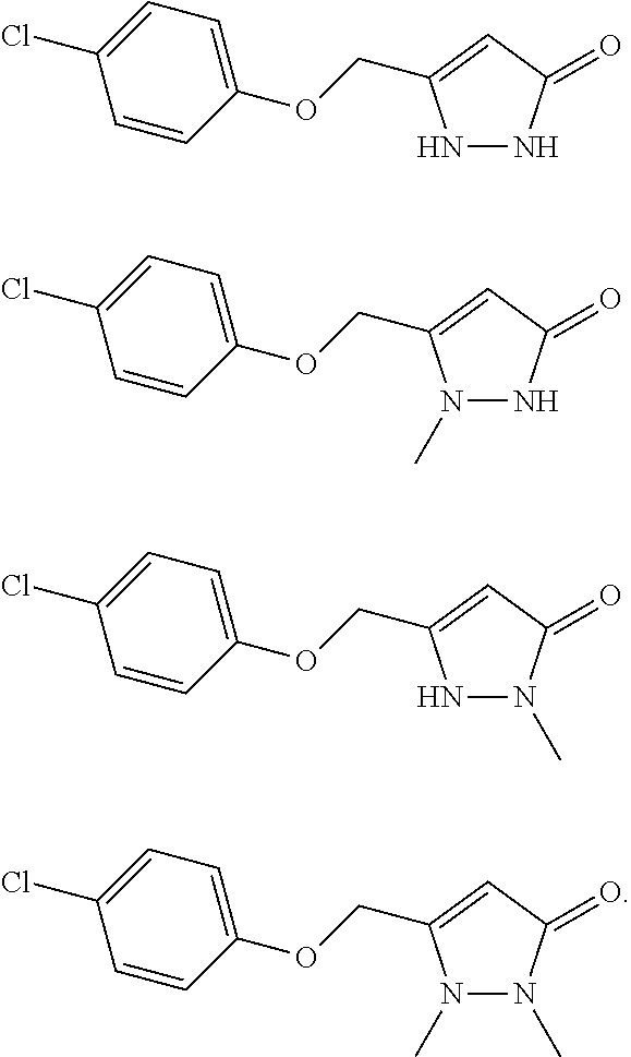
N1NC(=O)C=C1COC1=CC=C(Cl)C=C1.N1(C)NC(=O)C=C1COC1=CC=C(Cl)C=C1.N1N(C)C(=O)C=C1COC1=CC=C(Cl)C=C1.N1(C)N(C)C(=O)C=C1COC1=CC=C(Cl)C=C1
